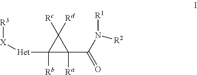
C1(C(N([R1])[R2])=O)([Ra])C([Rc])([Rd])C1([Rb])[Het][X][R3]
